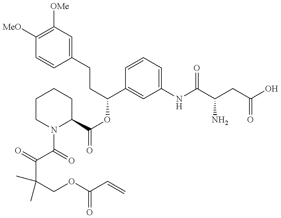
C(C(COC(C=C)=O)(C)C)(C(=O)N1C(C(OC(C2=CC(NC(C(CC(O)=O)N)=O)=CC=C2)CCC2=CC([OMe])=C([MeO])C=C2)=O)CCCC1)=O
